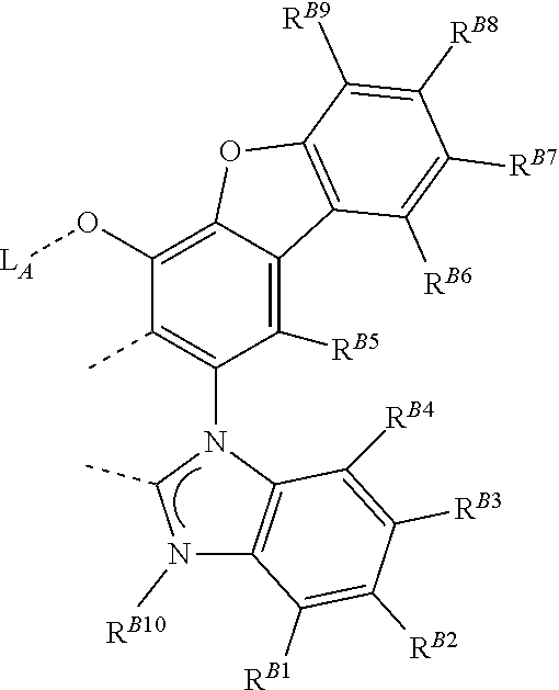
C1(O[LA])=C2C(=C([RB5])C(N3C(C)N([RB10])C4=C3C([RB4])=C([RB3])C([RB2])=C4[RB1])=C1C)C1=C(O2)C([RB9])=C([RB8])C([RB7])=C1[RB6]
